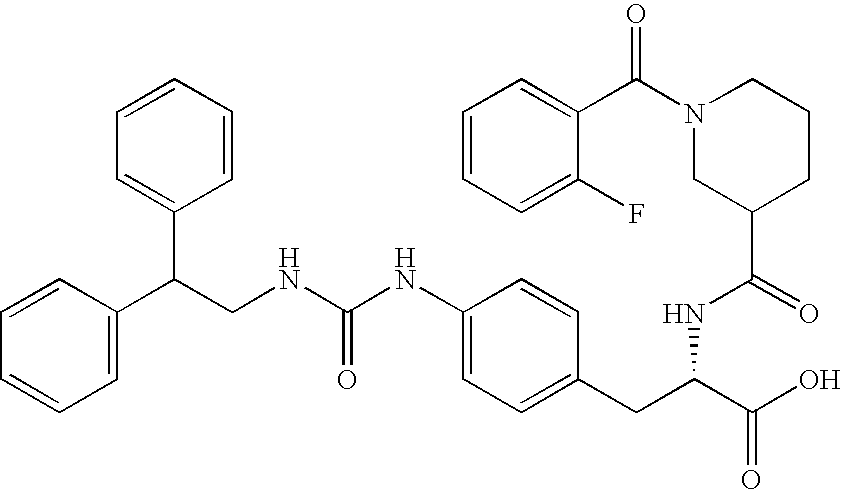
C1=CC(C(CNC(NC2=CC=C(CC(C(O)=O)NC(=O)C3CCCN(C(C4=CC=CC=C4F)=O)C3)C=C2)=O)C2=CC=CC=C2)=CC=C1
